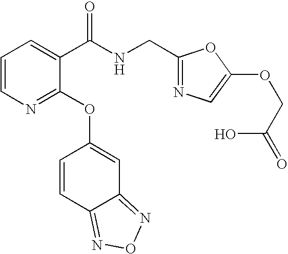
C1=CN=C(OC2=CC3=NON=C3C=C2)C(C(NCC2=NC=C(OCC(=O)O)O2)=O)=C1
